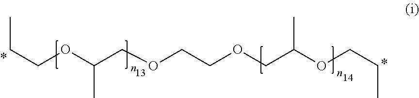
C(COC(COCCOCC(OCCC)C)C)C
